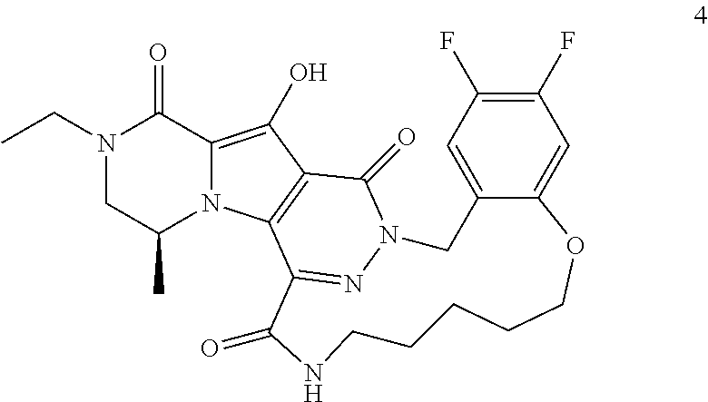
N1(CC)CC(C)N2C(=C(O)C3=C2C2=NN(C3=O)CC3=CC(F)=C(F)C=C3OCCCCCNC2=O)C1=O
